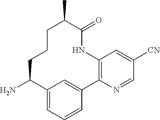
NC1C2=CC=CC(=C2)C2=C(NC(=O)C(C)CCC1)C=C([CN])C=N2
